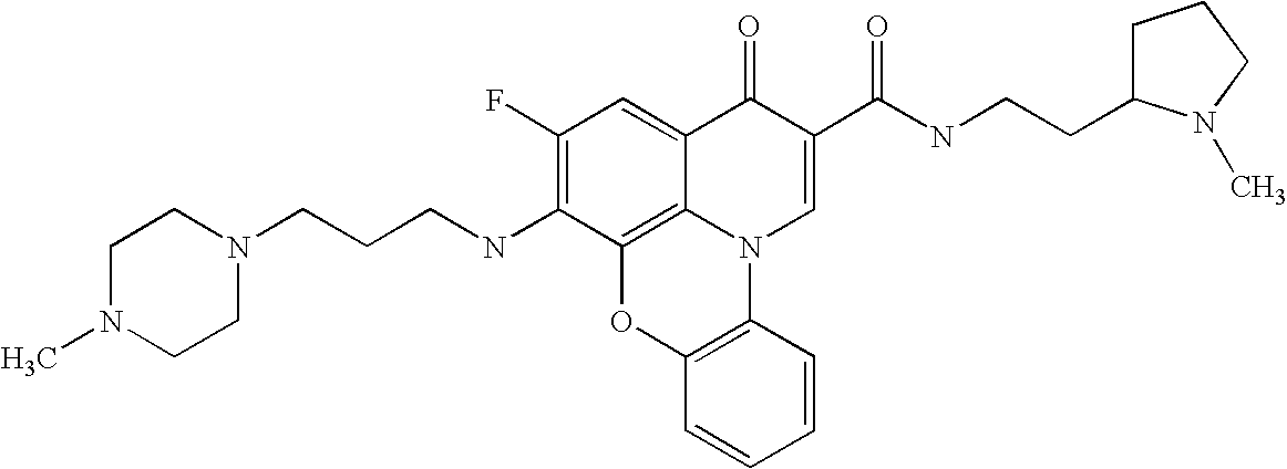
C1(F)=C(NCCCN2CCN(C)CC2)C2=C3C(=C1)C(=O)C(C(NCCC1CCCN1C)=O)=CN3C1=C(O2)C=CC=C1
